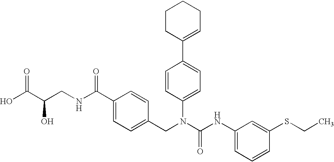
OC(C(CNC(C1=CC=C(CN(C(NC2=CC=CC(SCC)=C2)=O)C2=CC=C(C3=CCCCC3)C=C2)C=C1)=O)O)=O
